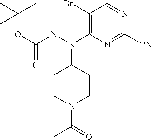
C1(Br)=C(N(C2CCN(C(C)=O)CC2)NC(=O)OC(C)(C)C)N=C([CN])N=C1
